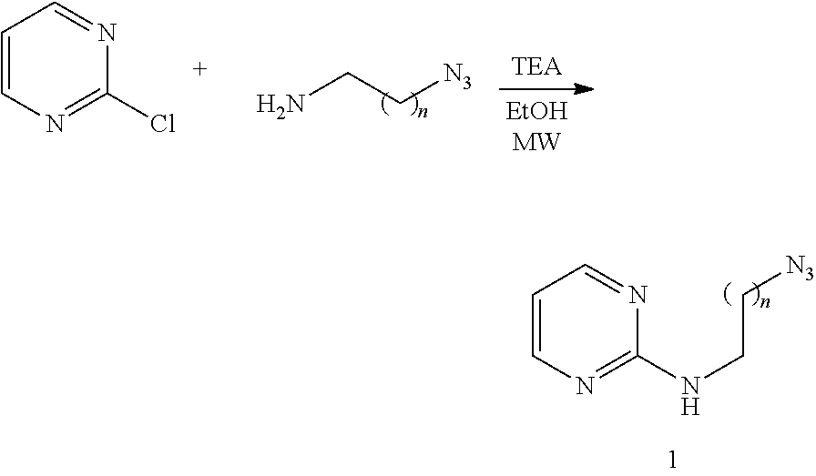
C1=CC=NC(Cl)=N1.NCC[N3].C1=CC=NC(NCC[N3])=N1
